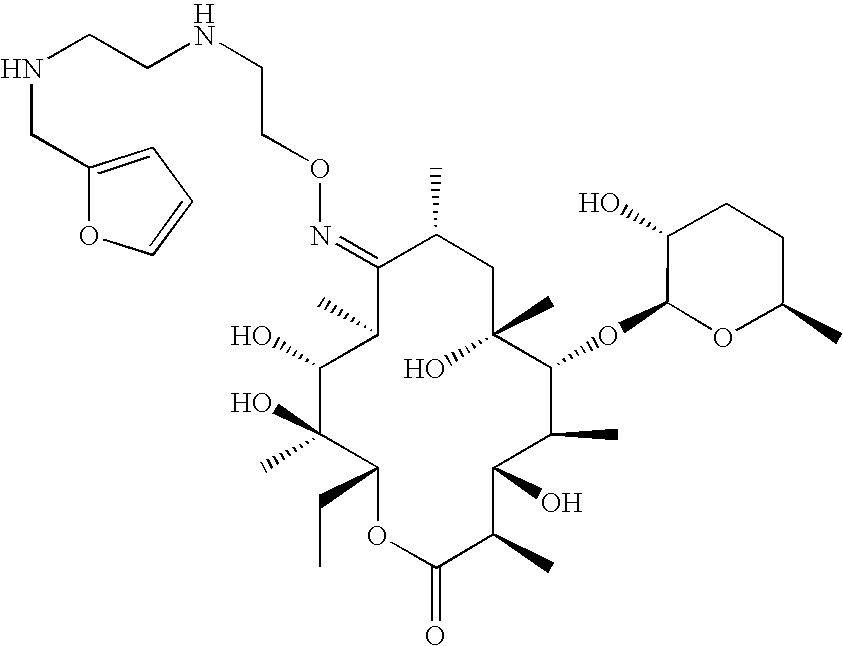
C1(=NOCCNCCNCC2=CC=CO2)C(C)C(O)C(O)(C)C(CC)OC(=O)C(C)C(O)C(C)C(OC2OC(C)CCC2O)C(C)(O)CC1C
